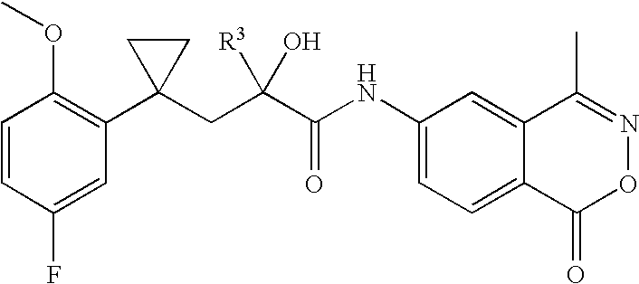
C1=CC(F)=CC(C2(CC(C(NC3=CC=C4C(=C3)C(C)=NOC4=O)=O)([R3])O)CC2)=C1OC
